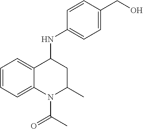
C1=CC=C2C(=C1)C(NC1=CC=C(CO)C=C1)CC(C)N2C(C)=O
